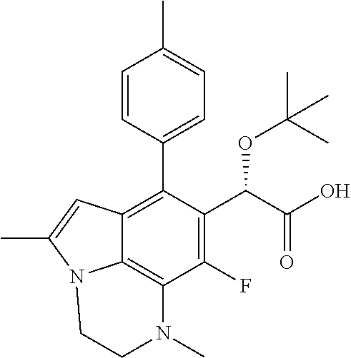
C1=CC(C2=C3C4=C(C(F)=C2C(C(=O)O)OC(C)(C)C)N(C)CCN4C(C)=C3)=CC=C1C
